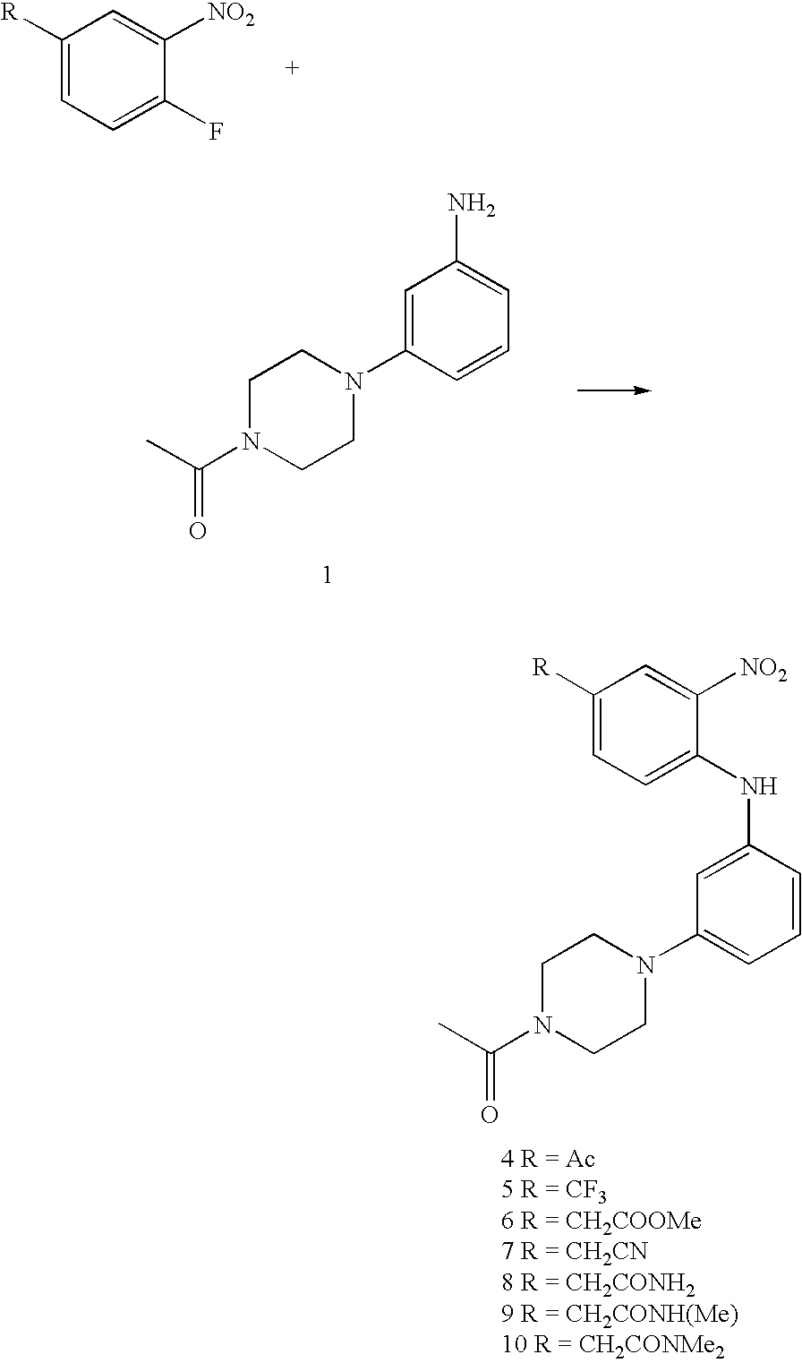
C1([R])=CC=C(F)C([NO2])=C1.C1CN(C(C)=O)CCN1C1=CC=CC(NC2=CC=C([R])C=C2[NO2])=C1.C1CN(C(C)=O)CCN1C1=CC(N)=CC=C1
